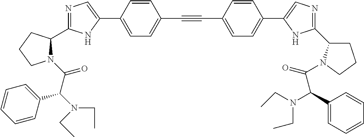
N1=C(C2N(C(C(N(CC)CC)C3=CC=CC=C3)=O)CCC2)NC(C2=CC=C(C#CC3=CC=C(C4=CN=C(C5CCCN5C(=O)C(C5=CC=CC=C5)N(CC)CC)N4)C=C3)C=C2)=C1
